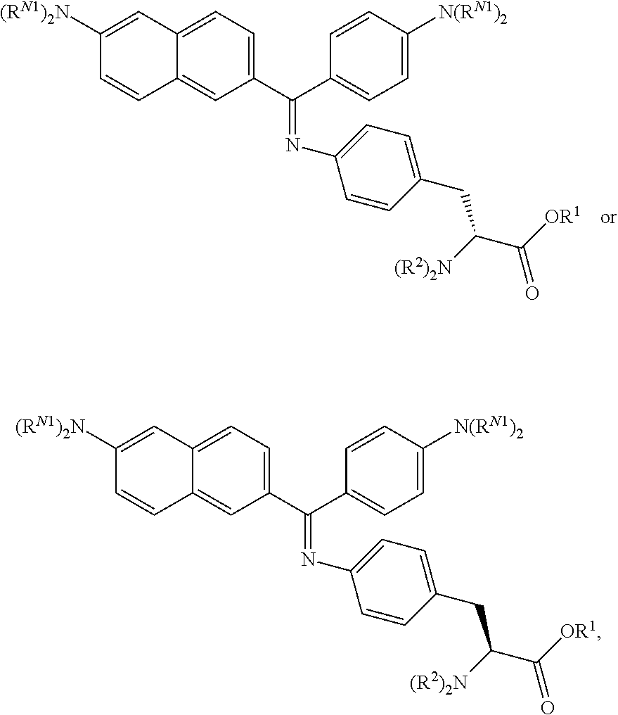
N(=C(C1=CC=C([N(RN1)2])C=C1)C1=CC=C2C(=C1)C=CC([(RN1)2N])=C2)C1=CC=C(CC([(R2)2N])C([OR1])=O)C=C1.N(=C(C1=CC=C([N(RN1)2])C=C1)C1=CC=C2C(=C1)C=CC([(RN1)2N])=C2)C1=CC=C(CC([(R2)2N])C([OR1])=O)C=C1
